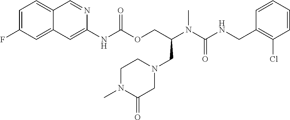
C1=CC(CNC(N(C(COC(NC2=CC3=CC(F)=CC=C3C=N2)=O)CN2CC(=O)N(C)CC2)C)=O)=C(Cl)C=C1
